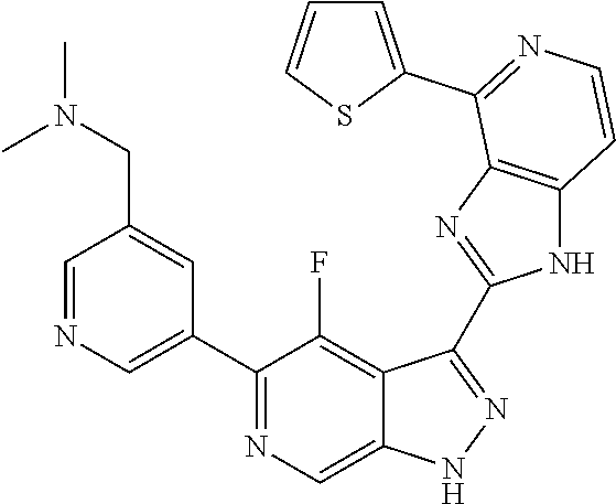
C1=NC=C(C2=NC=C3C(=C2F)C(C2=NC4=C(N2)C=CN=C4C2=CC=CS2)=NN3)C=C1CN(C)C
